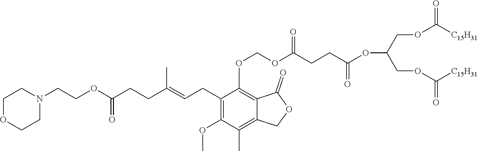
C1(CC=C(CCC(OCCN2CCOCC2)=O)C)=C(OC)C(C)=C2C(=C1OCOC(CCC(OC(COC([C15H31])=O)COC([C15H31])=O)=O)=O)C(=O)OC2
